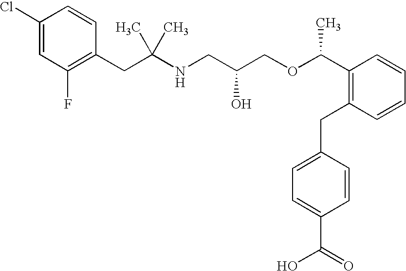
C1(Cl)=CC(F)=C(CC(NCC(COC(C2=C(CC3=CC=C(C(O)=O)C=C3)C=CC=C2)C)O)(C)C)C=C1
